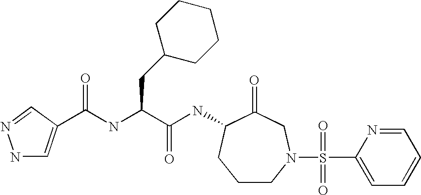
C1CN(S(C2=CC=CC=N2)(=O)=O)CC(=O)C(NC(C(CC2CCCCC2)NC(=O)C2=CNN=C2)=O)C1
